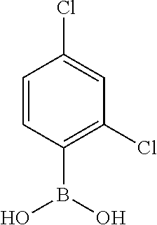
C1=CC(B(O)O)=C(Cl)C=C1Cl
